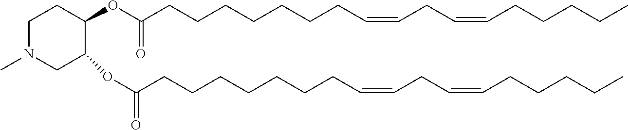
C1(OC(=O)CCCCCCCC=CCC=CCCCCC)C(OC(CCCCCCCC=CCC=CCCCCC)=O)CCN(C)C1
